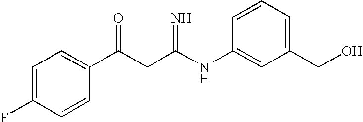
C1=C(F)C=CC(C(CC(NC2=CC(CO)=CC=C2)=N)=O)=C1
